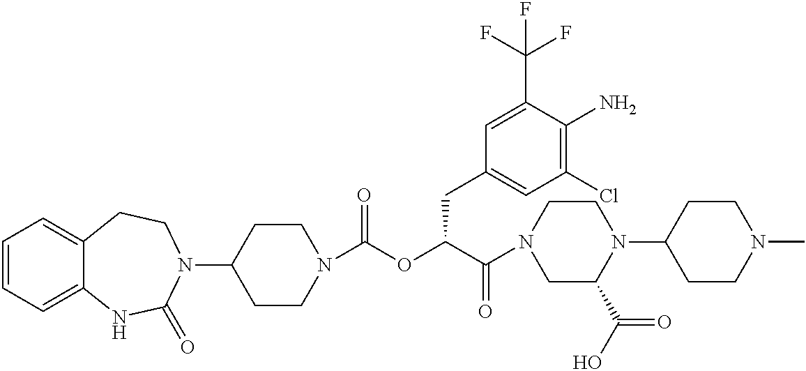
C1=CC=C2C(=C1)CCN(C1CCN(C(OC(C(N3CC(C(O)=O)N(C4CCN(C)CC4)CC3)=O)CC3=CC(Cl)=C(N)C(C(F)(F)F)=C3)=O)CC1)C(=O)N2
